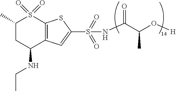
C1(C)CC(NCC)C2=C(S1(=O)=O)SC(S(=O)(=O)NC(=O)C(C)O[H])=C2
